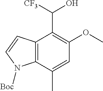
C12=C(C(C)=CC(OC)=C1C([CF3])O)N([Boc])C=C2
